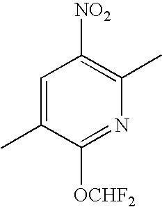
C1=C(C)C([OCHF2])=NC(C)=C1[NO2]
